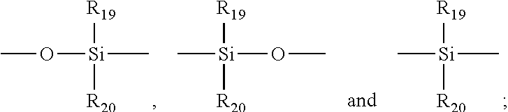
CO[Si](C)([R19])[R20].C[Si]([R19])([R20])OC.C[Si]([R19])([R20])C
